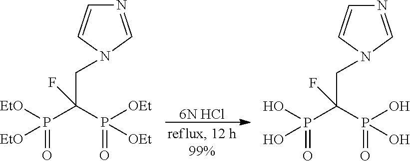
[6N HCl].C(C(P(=O)([OEt])[OEt])(P(=O)([EtO])[EtO])F)N1C=CN=C1.C(C(P(=O)(O)O)(P(=O)(O)O)F)N1C=CN=C1
